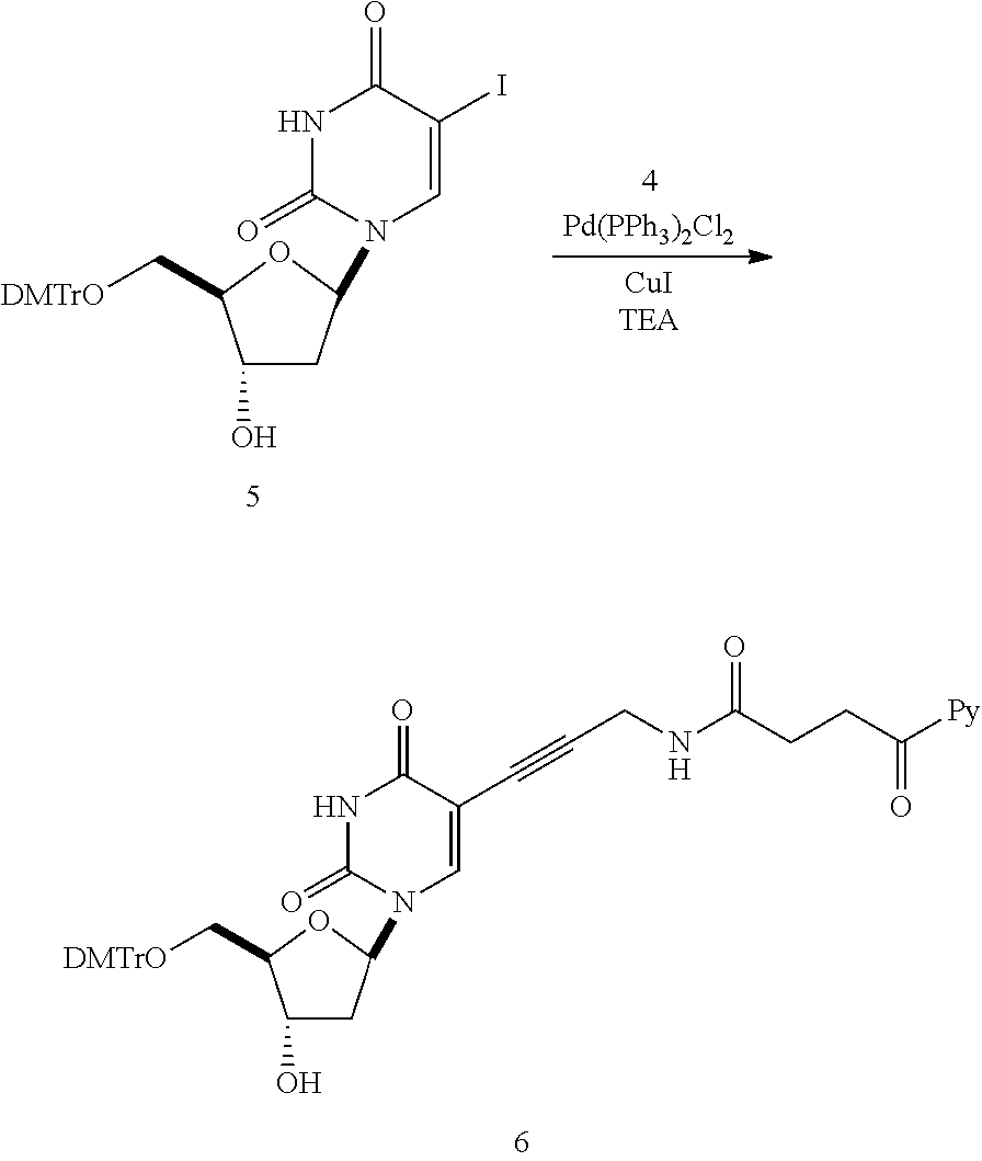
N1C(=O)N(C2CC(O)C(C[DMTrO])O2)C=C(C#CCNC(CCC([Py])=O)=O)C1=O.N1C(=O)N(C2CC(O)C(C[DMTrO])O2)C=C(I)C1=O.[Pd(PPh3)2Cl2]
